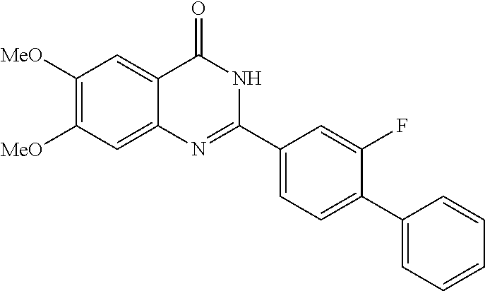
C1([MeO])=C([MeO])C=C2C(=C1)C(=O)NC(C1=CC=C(C3=CC=CC=C3)C(F)=C1)=N2
